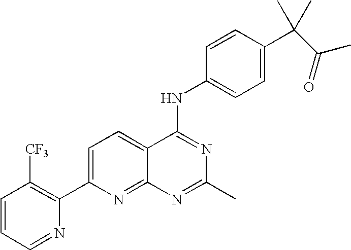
C1=CC=NC(C2=CC=C3C(=N2)N=C(C)N=C3NC2=CC=C(C(C)(C)C(=O)C)C=C2)=C1[CF3]
